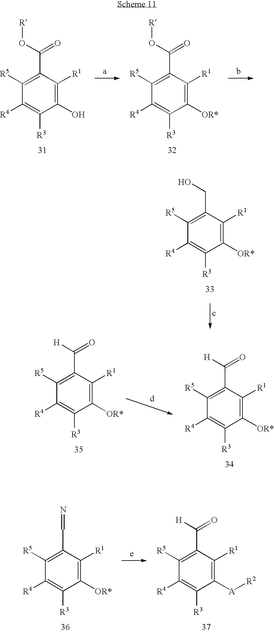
C1([R5])=C(C(O[R])=O)C([R1])=C(O)C([R3])=C1[R4].C1([R5])=C(C(O[R])=O)C([R1])=C([OR*])C([R3])=C1[R4].C1([R5])=C(C([H])=O)C([R1])=C([OR*])C([R3])=C1[R4].C1([R5])=C(C([H])=O)C([R1])=C([OR*])C([R3])=C1[R4].C1([R5])=C(CO)C([R1])=C([OR*])C([R3])=C1[R4].C1([R5])=C(C([H])=O)C([R1])=C([A][R2])C([R3])=C1[R4].C1([R5])=C(C=N)C([R1])=C([OR*])C([R3])=C1[R4]
